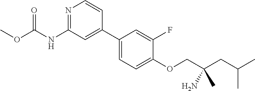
C1(C2=CC(NC(OC)=O)=NC=C2)=CC=C(OCC(CC(C)C)(N)C)C(F)=C1
